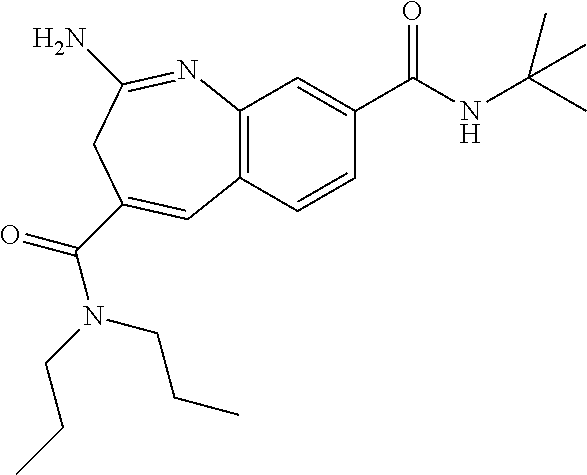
C12=C(C=CC(C(NC(C)(C)C)=O)=C1)C=C(C(=O)N(CCC)CCC)CC(N)=N2
